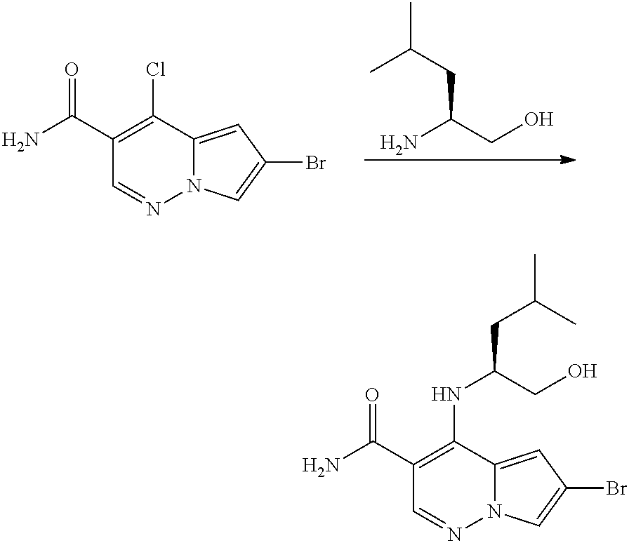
C(C(CO)N)C(C)C.C1(Cl)=C(C(N)=O)C=NN2C1=CC(Br)=C2.C1(NC(CC(C)C)CO)=C(C(N)=O)C=NN2C1=CC(Br)=C2
